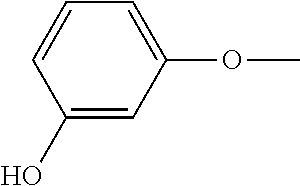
C1(O)=CC(OC)=CC=C1
